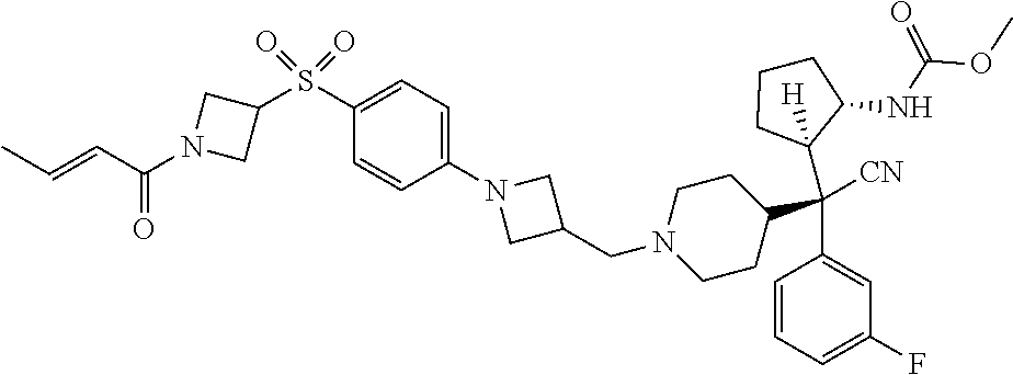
C1(S(C2CN(C(=O)C=CC)C2)(=O)=O)=CC=C(N2CC(CN3CCC(C(C4=CC(F)=CC=C4)(C4([H])C(NC(OC)=O)CCC4)[CN])CC3)C2)C=C1
